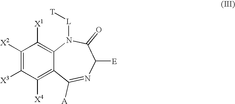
C1([X2])=C([X3])C([X4])=C2C(=C1[X1])N([L][T])C(=O)C([E])N=C2[A]
